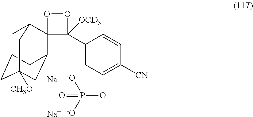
[Na].[Na].O(P(=O)([-O])[-O])C1=C([CN])C=CC(C2([OCD3])OOC23C2CC4([CH3O])CC(CC3C4)C2)=C1
